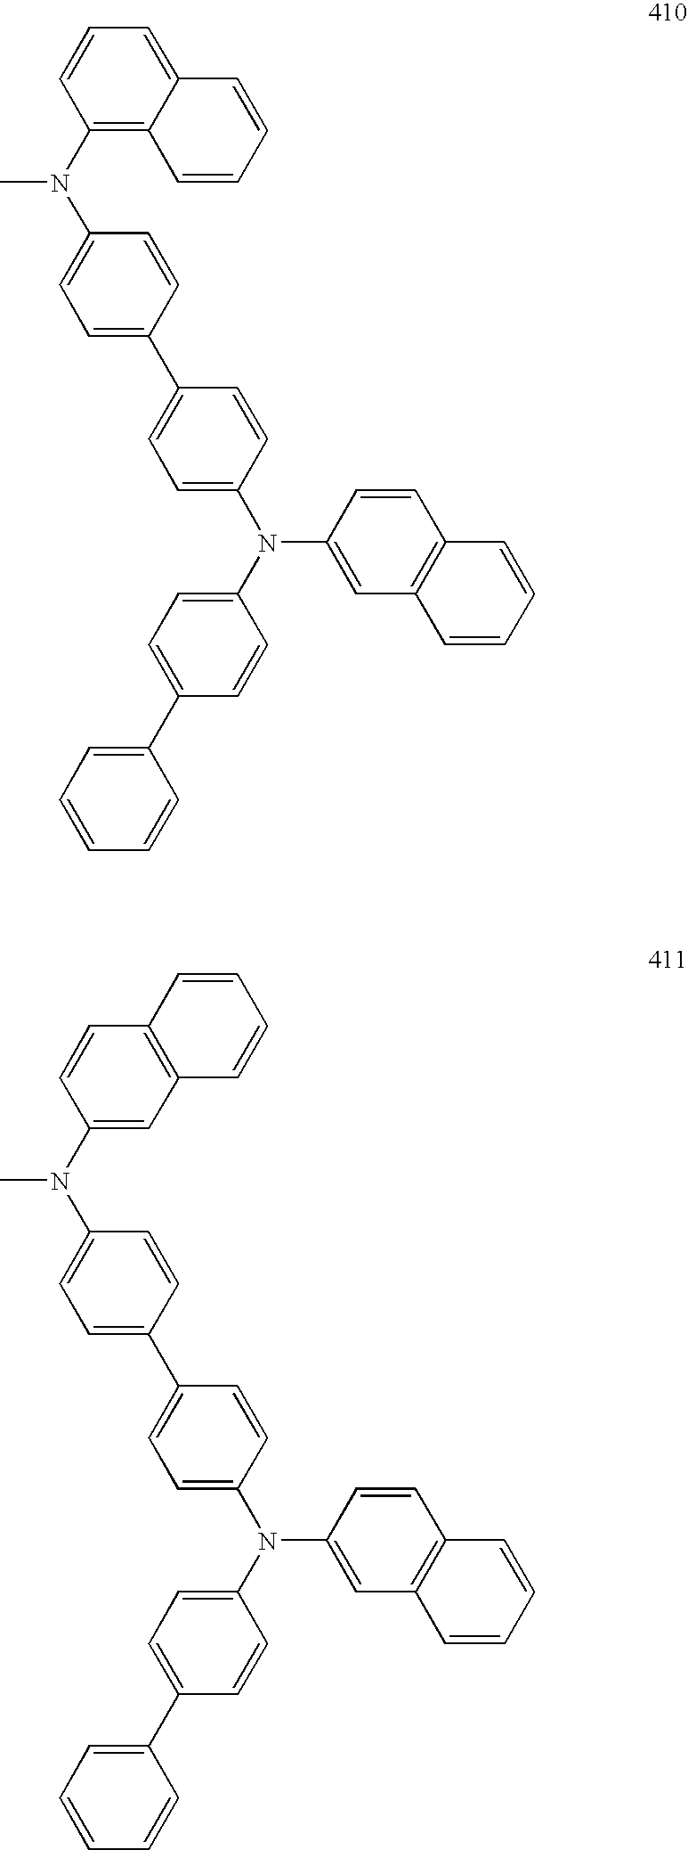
C1(C2=CC=C(N(C3=CC=C(C4=CC=CC=C4)C=C3)C3=CC4=C(C=C3)C=CC=C4)C=C2)=CC=C(N(C2=C3C(=CC=C2)C=CC=C3)C)C=C1.C1(C2=CC=C(N(C3=CC=C(C4=CC=CC=C4)C=C3)C3=CC4=C(C=C3)C=CC=C4)C=C2)=CC=C(N(C2=CC3=C(C=C2)C=CC=C3)C)C=C1
